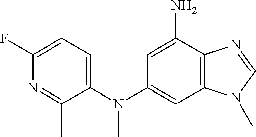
C1=C(N(C2=CC3=C(C(N)=C2)N=CN3C)C)C(C)=NC(F)=C1
